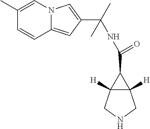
C12([H])C([H])(CNC1)C2C(=O)NC(C)(C)C1=CN2C(=C1)C=CC(C)=C2
